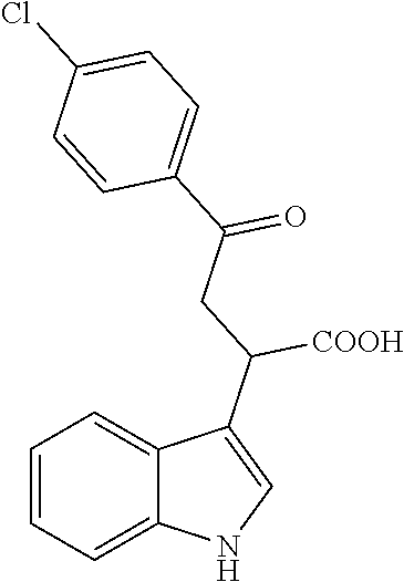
C1=CC=C2C(=C1)C(C([COOH])CC(=O)C1=CC=C(Cl)C=C1)=CN2
